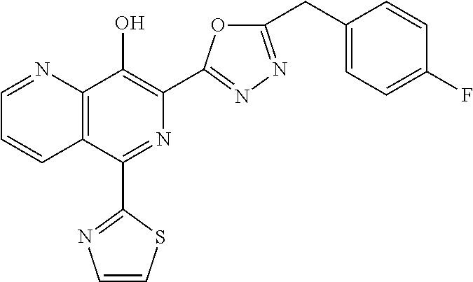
C1=NC2=C(C=C1)C(C1=NC=CS1)=NC(C1=NN=C(CC3=CC=C(F)C=C3)O1)=C2O
